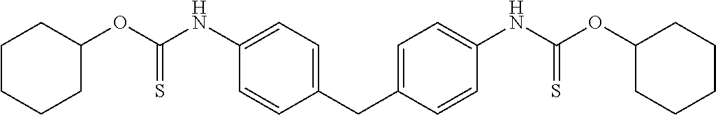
C1=C(CC2=CC=C(NC(OC3CCCCC3)=S)C=C2)C=CC(NC(OC2CCCCC2)=S)=C1
